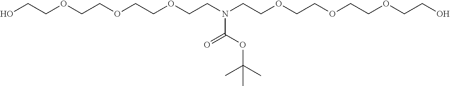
OCCOCCOCCOCCN(CCOCCOCCOCCO)C(=O)OC(C)(C)C
